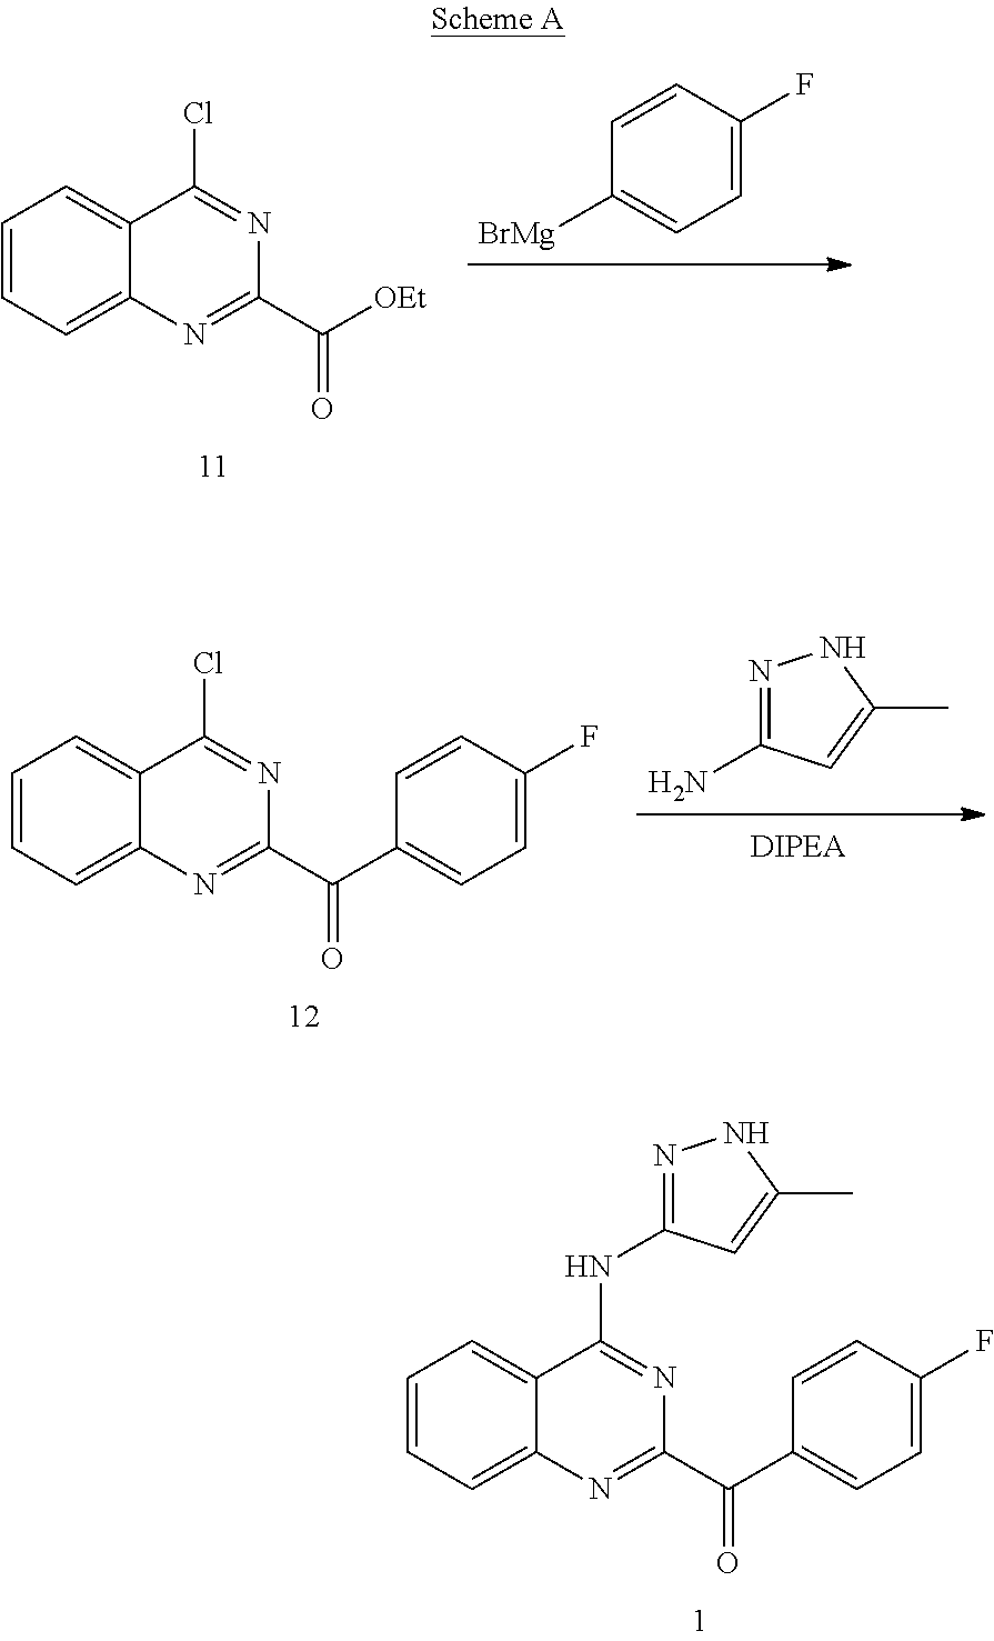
C1([BrMg])=CC=C(F)C=C1.C1=CC=C2C(=C1)C(Cl)=NC(C([OEt])=O)=N2.C1=CC=C2C(=C1)C(NC1=NNC(C)=C1)=NC(C(C1=CC=C(F)C=C1)=O)=N2.C1=CC=C2C(=C1)C(Cl)=NC(C(C1=CC=C(F)C=C1)=O)=N2.N1=C(N)C=C(C)N1
